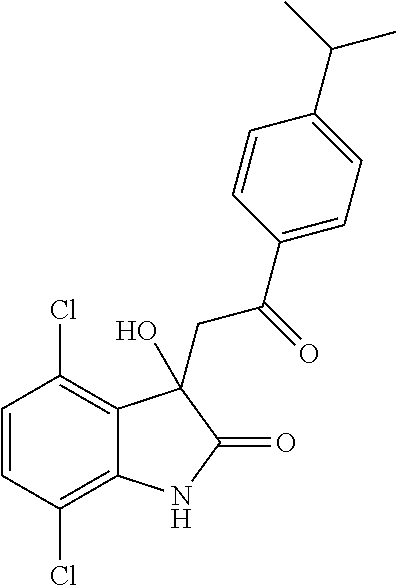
C1=CC(Cl)=C2C(=C1Cl)C(O)(CC(C1=CC=C(C(C)C)C=C1)=O)C(=O)N2
